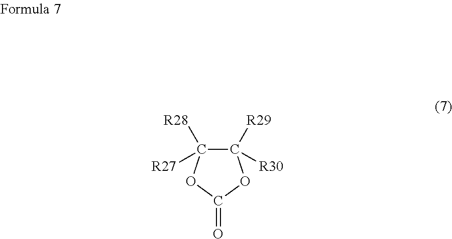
C1([R30])([R29])OC(=O)OC1([R27])[R28]
